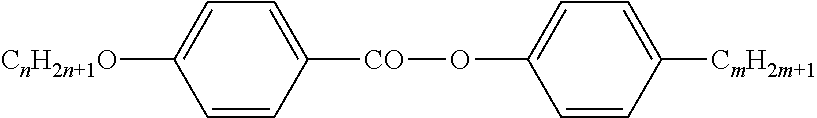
C1=CC([CO]OC2=CC=C([CmH2m+1])C=C2)=CC=C1[CnH2n+1O]
